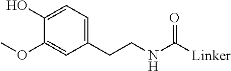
C1(CCNC([Linker])=O)=CC=C(O)C(OC)=C1
